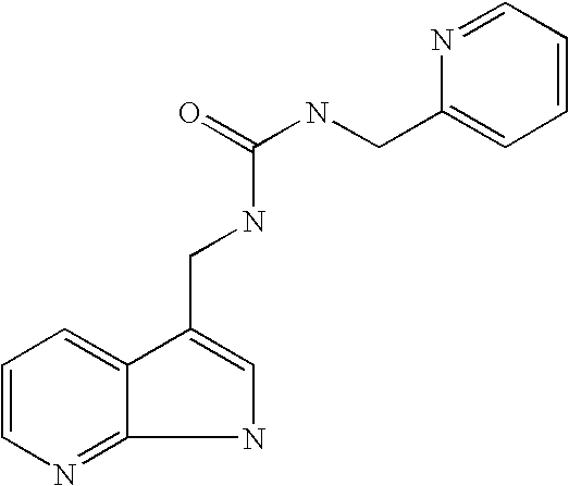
C1=CC=C2C(=N1)NC=C2CNC(NCC1=CC=CC=N1)=O
